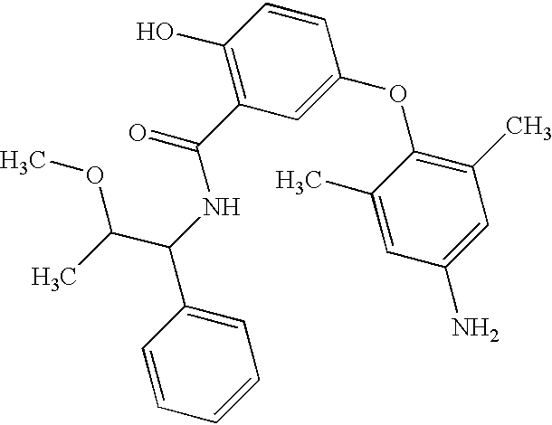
C1(O)=C(C(NC(C2=CC=CC=C2)C(C)OC)=O)C=C(OC2=C(C)C=C(N)C=C2C)C=C1
